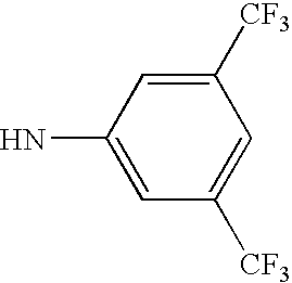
C1=C([CF3])C=C(N)C=C1[CF3]
